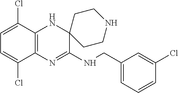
C12=C(N=C(NCC3=CC=CC(Cl)=C3)C3(N1)CCNCC3)C(Cl)=CC=C2Cl
